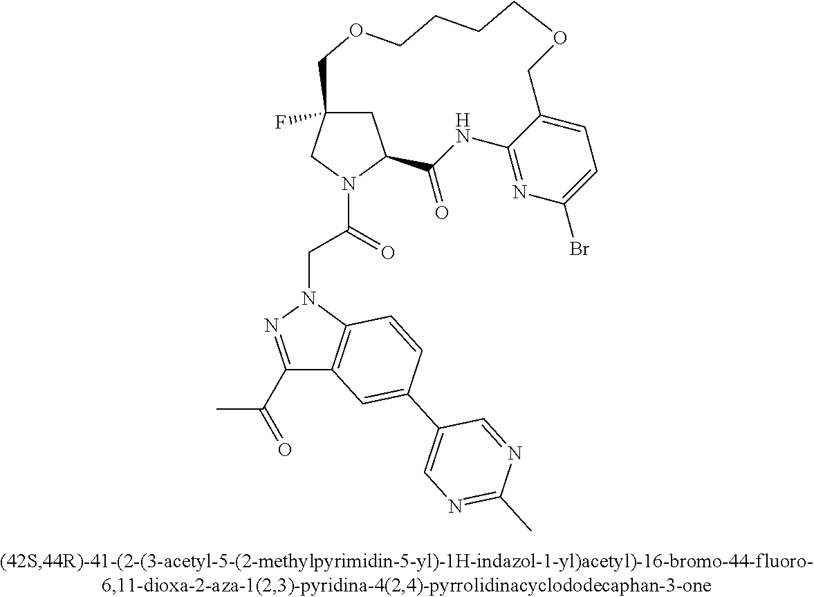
C1C2(F)CN(C(CN3N=C(C(C)=O)C4=C3C=CC(C3=CN=C(C)N=C3)=C4)=O)C1C(=O)NC1=NC(Br)=CC=C1COCCCCOC2
